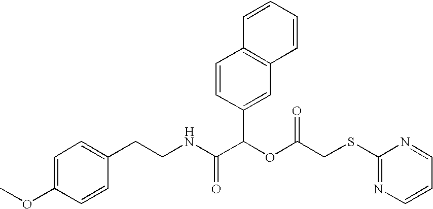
N(C(C(OC(=O)CSC1=NC=CC=N1)C1=CC2=C(C=C1)C=CC=C2)=O)CCC1=CC=C(OC)C=C1
